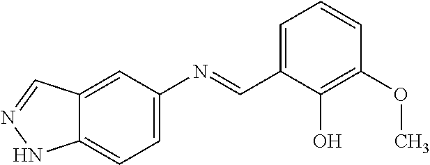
C1=C(C=NC2=CC=C3C(=C2)C=NN3)C(O)=C(OC)C=C1
